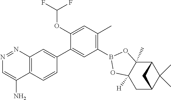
C1=CC2=C(C=C1C1=CC(B3OC4([H])C(C)(O3)C3C(C)(C)C(C4)C3)=C(C)C=C1OC(F)F)N=NC=C2N
